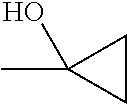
CC1(O)CC1
